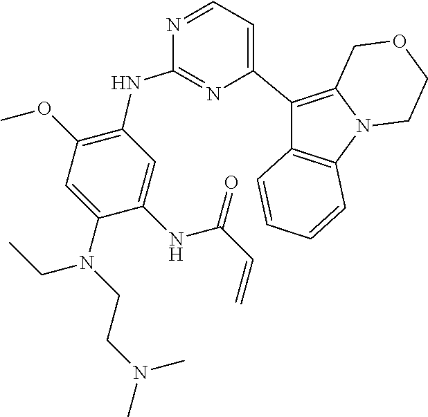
C1(C2=CC=NC(NC3=C(OC)C=C(N(CCN(C)C)CC)C(NC(C=C)=O)=C3)=N2)=C2N(C3=C1C=CC=C3)CCOC2
